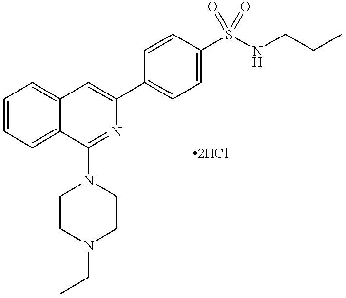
C12=CC=CC=C1C(N1CCN(CC)CC1)=NC(C1=CC=C(S(NCCC)(=O)=O)C=C1)=C2
